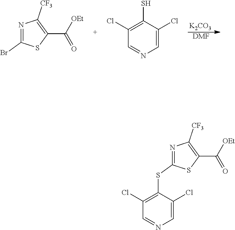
[K2CO3].[DMF].N1=C(Br)SC(C([OEt])=O)=C1[CF3].C1(S)=C(Cl)C=NC=C1Cl.N1=C(SC2=C(Cl)C=NC=C2Cl)SC(C([OEt])=O)=C1[CF3]
